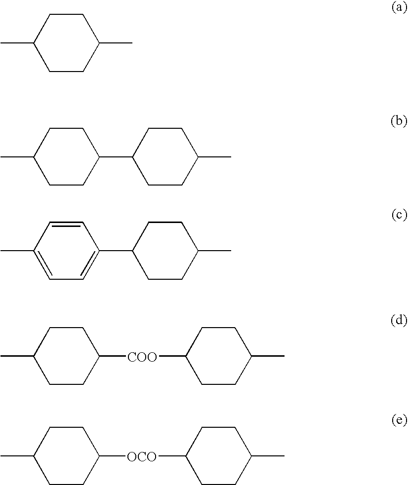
CC1CCC(C)CC1.CC1CCC(C2CCC(C)CC2)CC1.CC1=CC=C(C2CCC(C)CC2)C=C1.CC1CCC([COO]C2CCC(C)CC2)CC1.CC1CCC([OCO]C2CCC(C)CC2)CC1
